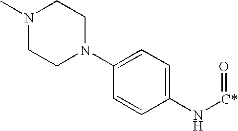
C1(N2CCN(C)CC2)=CC=C(N[C*]=O)C=C1
